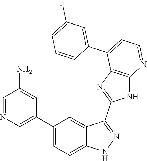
C1=NC=C(C2=CC=C3C(=C2)C(C2=NC4=C(N2)N=CC=C4C2=CC(F)=CC=C2)=NN3)C=C1N
